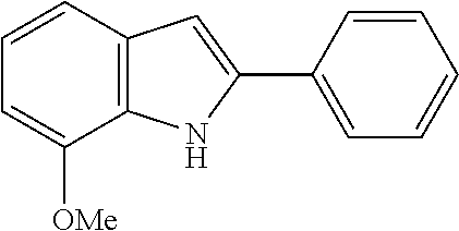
C12=C(C=CC=C1[OMe])C=C(C1=CC=CC=C1)N2
